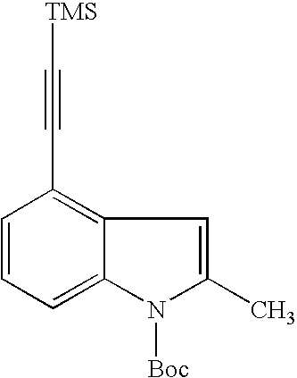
C1=CC=C2C(=C1C#C[TMS])C=C(C)N2[Boc]
